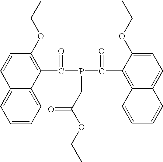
C1=CC=C2C(=C1)C=CC(OCC)=C2C(P(C(C1=C2C(=CC=C1OCC)C=CC=C2)=O)CC(OCC)=O)=O
